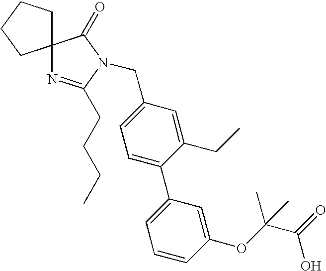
C12(N=C(CCCC)N(CC3=CC=C(C4=CC=CC(OC(C)(C(=O)O)C)=C4)C(CC)=C3)C1=O)CCCC2
